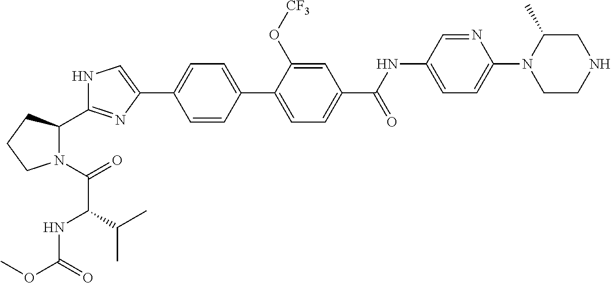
C1=CC(C2=CC=C(C(NC3=CC=C(N4CCNCC4C)N=C3)=O)C=C2O[CF3])=CC=C1C1=CNC(C2N(C(=O)C(NC(OC)=O)C(C)C)CCC2)=N1
